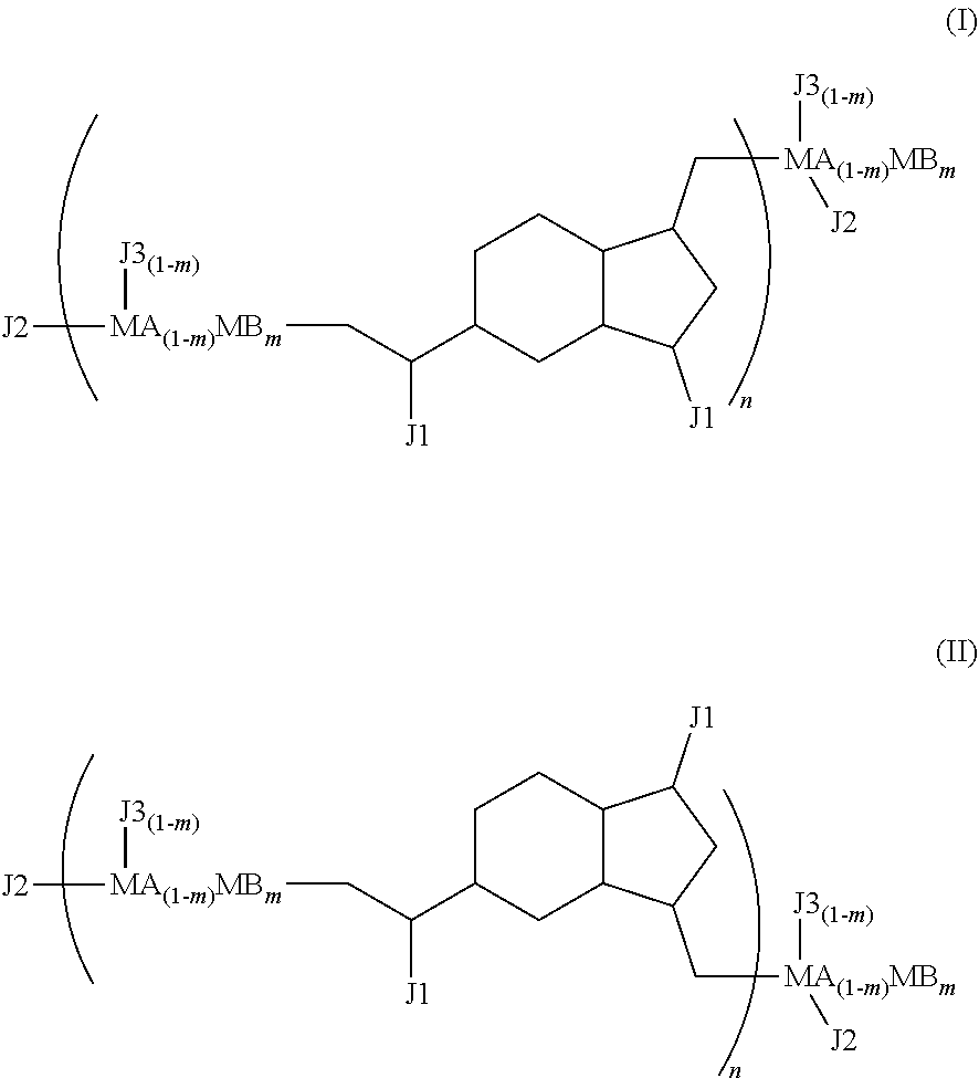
C1C(C(C[MA(1-m)MBm]([J2])[J3(1-m)])[J1])CC2C(C1)C(C[MA(1-m)MBm]([J3(1-m)])[J2])CC2[J1].C1C(C(C[MA(1-m)MBm]([J2])[J3(1-m)])[J1])CC2C(C1)C([J1])CC2C[MA(1-m)MBm]([J3(1-m)])[J2]
